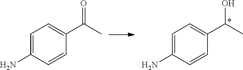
C1=C(N)C=CC(C(C)O)=C1.C1=C(N)C=CC(C(C)=O)=C1
